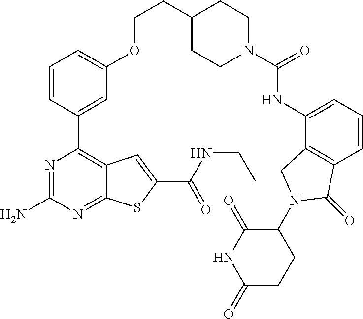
N1=C(N)N=C2C(=C1C1=CC(OCCC3CCN(C(NC4=CC=CC5=C4CN(C4C(=O)NC(=O)CC4)C5=O)=O)CC3)=CC=C1)C=C(C(=O)NCC)S2
